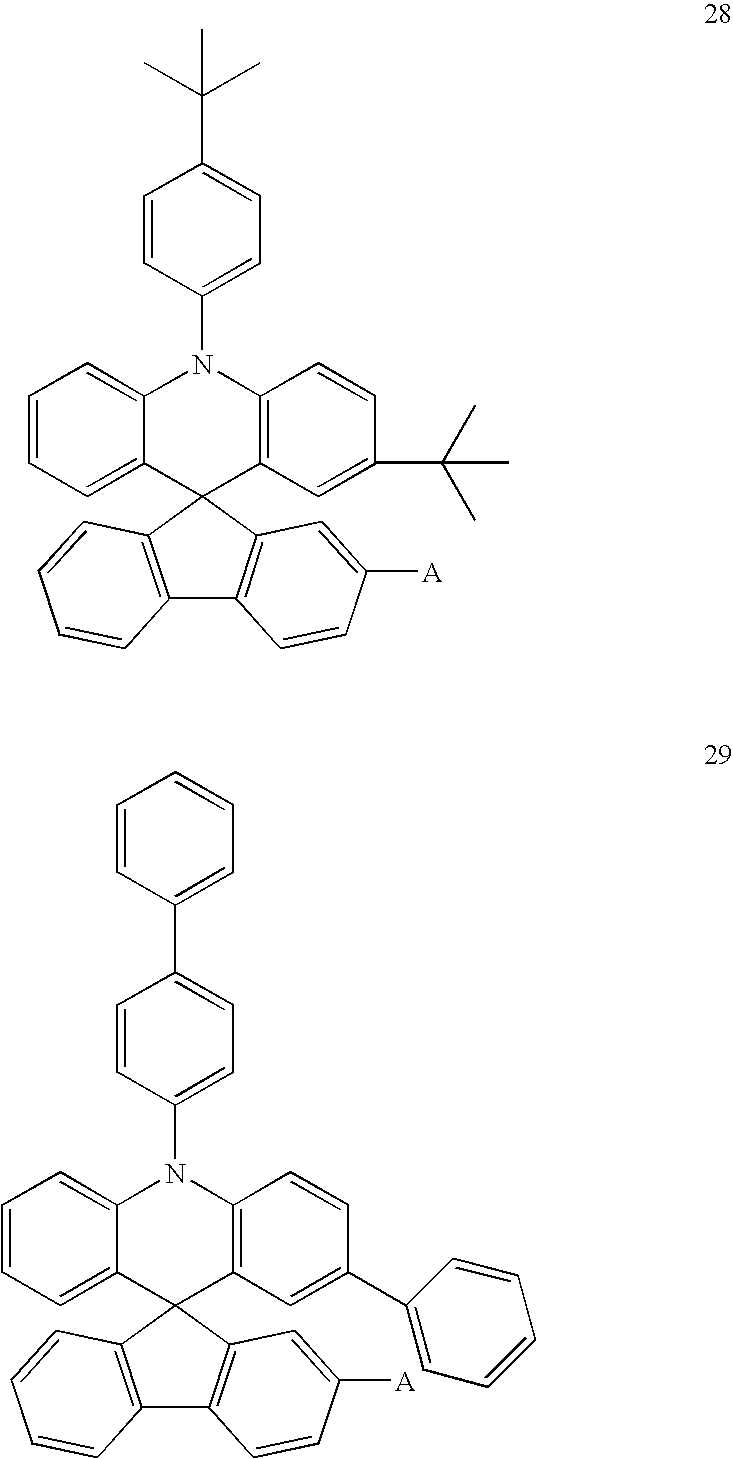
C1=CC=C2C(=C1)N(C1=CC=C(C(C)(C)C)C=C1)C1=C(C=C(C(C)(C)C)C=C1)C21C2=C(C3=C1C=CC=C3)C=CC([A])=C2.C1=CC=C2C(=C1)N(C1=CC=C(C3=CC=CC=C3)C=C1)C1=C(C=C(C3=CC=CC=C3)C=C1)C21C2=C(C3=C1C=CC=C3)C=CC([A])=C2
